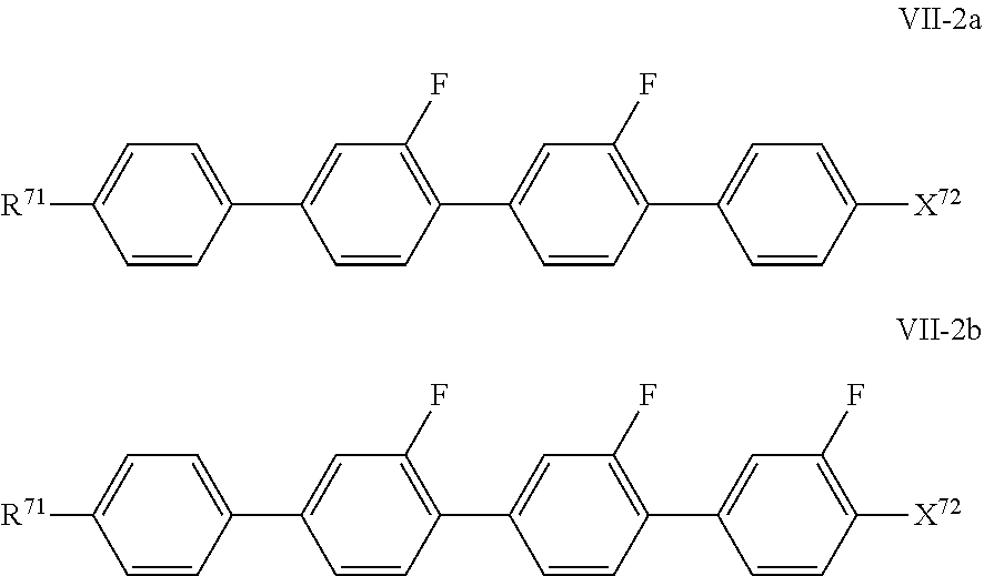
C1=C([R71])C=CC(C2=CC(F)=C(C3=CC(F)=C(C4=CC=C([X72])C=C4)C=C3)C=C2)=C1.C1=C([R71])C=CC(C2=CC(F)=C(C3=CC(F)=C(C4=CC(F)=C([X72])C=C4)C=C3)C=C2)=C1
